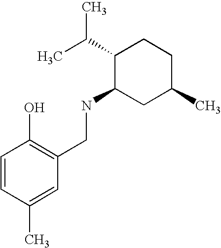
C(NC1CC(C)CCC1C(C)C)C1=C(O)C=CC(C)=C1
